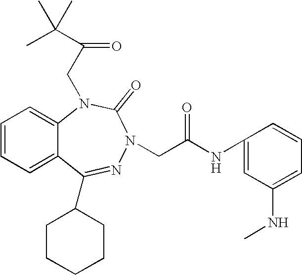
C1=CC=C2C(=C1)N(CC(C(C)(C)C)=O)C(=O)N(CC(NC1=CC(NC)=CC=C1)=O)N=C2C1CCCCC1
